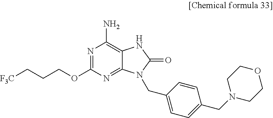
[F3C]CCCOC1=NC(N)=C2C(=N1)N(CC1=CC=C(CN3CCOCC3)C=C1)C(=O)N2
